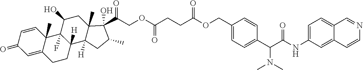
C1=CC2(C)C(=CC1=O)CCC1([H])C2(F)C(O)CC2(C)C1([H])CC(C)C2(C(=O)COC(CCC(OCC1=CC=C(C(C(NC2=CC=C3C(=C2)C=CN=C3)=O)N(C)C)C=C1)=O)=O)O
